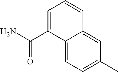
C1=C(C(N)=O)C2=CC=C(C)C=C2C=C1
